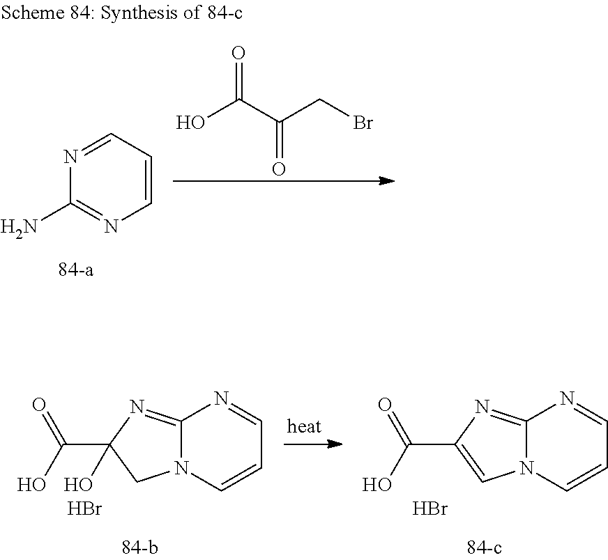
C12=NC(C(O)=O)=CN1C=CC=N2.Br.C12=NC(C(O)=O)(O)CN1C=CC=N2.Br.N1=CC=CN=C1N.O=C(C(CBr)=O)O
